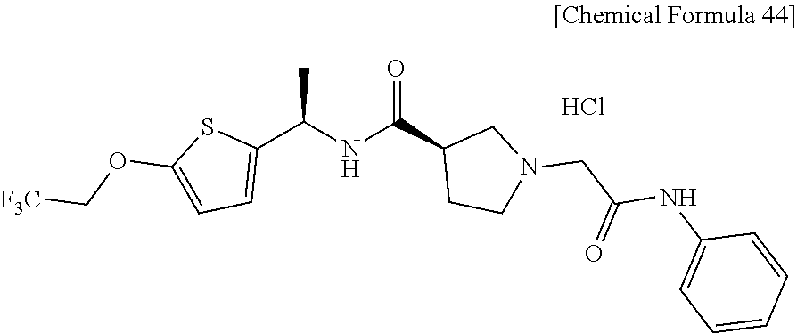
C1(C(NC(C2CCN(CC(NC3=CC=CC=C3)=O)C2)=O)C)=CC=C(OC[F3C])S1.Cl
